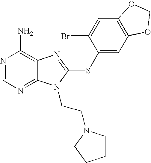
N1=CN=C2C(=C1N)N=C(SC1=CC3=C(C=C1Br)OCO3)N2CCN1CCCC1
